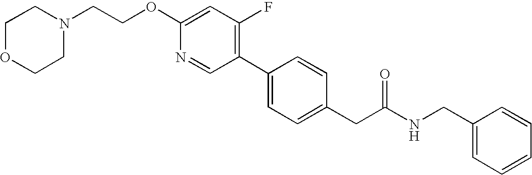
C(OC1=CC(F)=C(C2=CC=C(CC(NCC3=CC=CC=C3)=O)C=C2)C=N1)CN1CCOCC1
